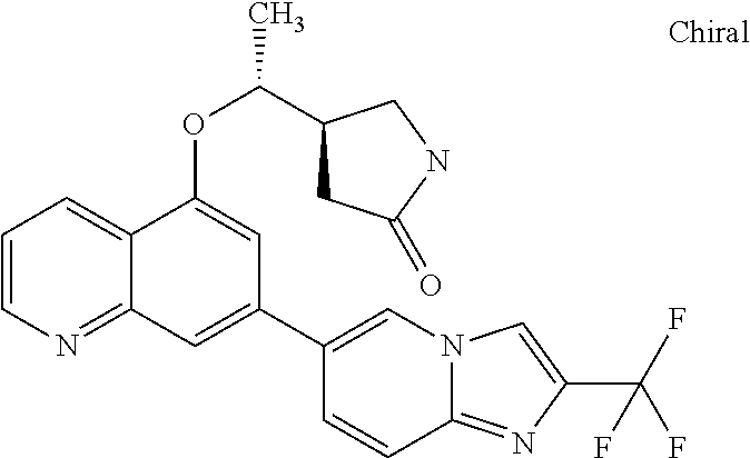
C1=CN=C2C(=C1)C(OC(C)C1CC(=O)NC1)=CC(C1=CN3C(=NC(C(F)(F)F)=C3)C=C1)=C2
